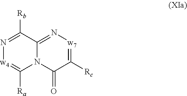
N1=C([Rb])C2=N[w7]=C([Rc])C(=O)N2C([Ra])=[w4]1
